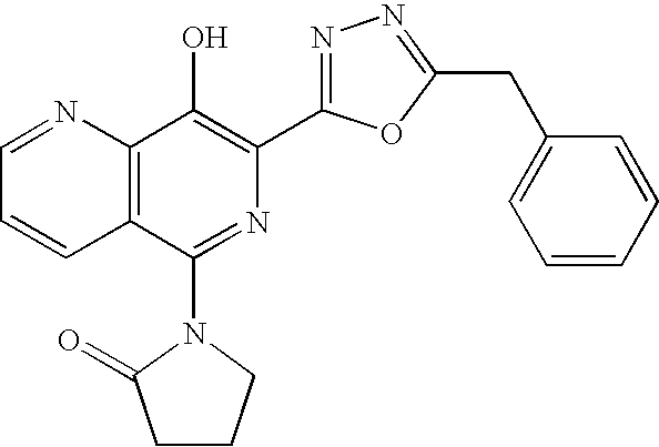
C1=NC2=C(C=C1)C(N1C(=O)CCC1)=NC(C1=NN=C(CC3=CC=CC=C3)O1)=C2O
